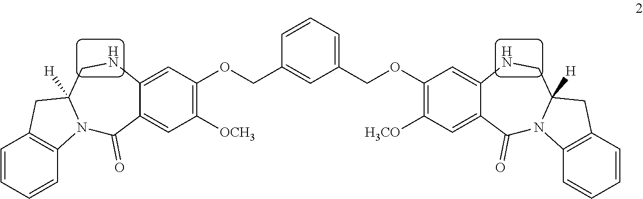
C1=CC=CC2=C1CC1([H])N2C(=O)C2=CC([OCH3])=C(OCC3=CC(COC4=C([H3CO])C=C5C(=O)N6C7=C(C=CC=C7)CC6([H])CNC5=C4)=CC=C3)C=C2NC1
